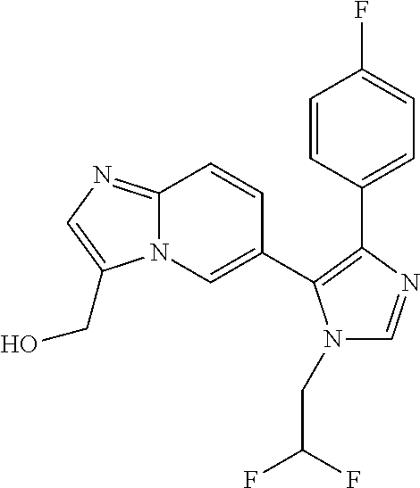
C12=NC=C(CO)N1C=C(C1=C(C3=CC=C(F)C=C3)N=CN1CC(F)F)C=C2
